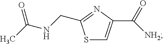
S1C=C(C([NH2])=O)N=C1CNC(C)=O
